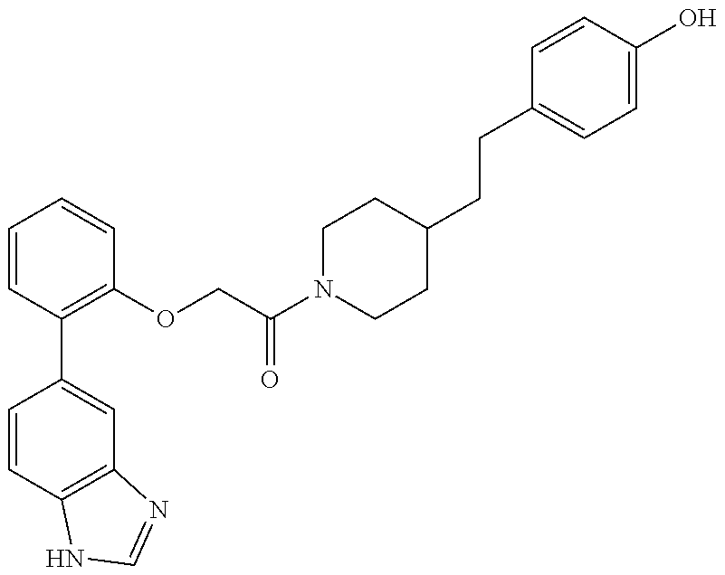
C1=CC2=C(C=C1C1=C(OCC(N3CCC(CCC4=CC=C(O)C=C4)CC3)=O)C=CC=C1)N=CN2
